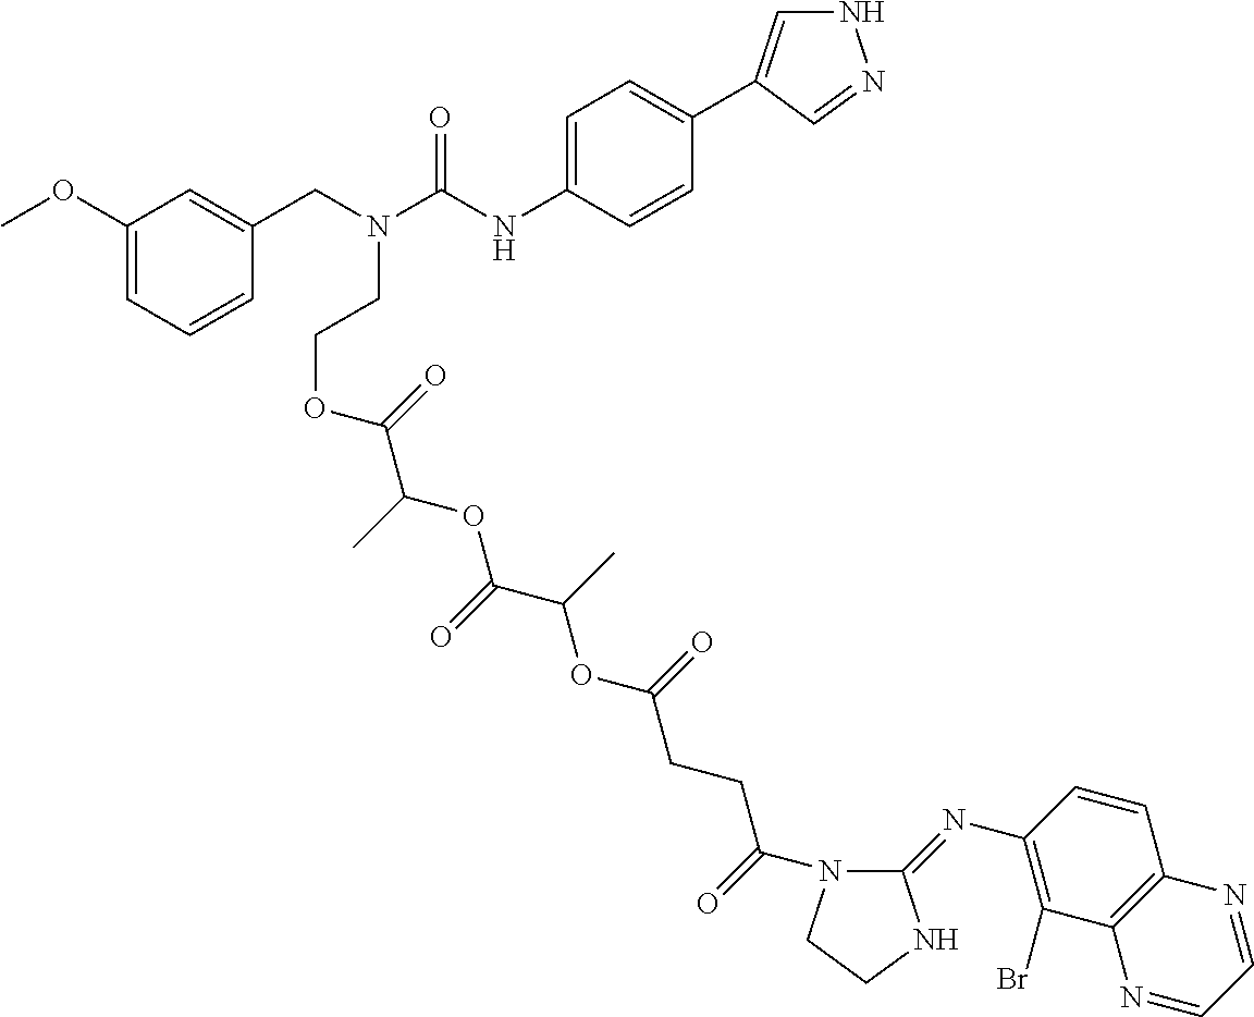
C1=C(NC(N(CC2=CC(OC)=CC=C2)CCOC(C(OC(C(OC(CCC(N2C(=NC3=C(Br)C4=C(C=C3)N=CC=N4)NCC2)=O)=O)C)=O)C)=O)=O)C=CC(C2=CNN=C2)=C1
